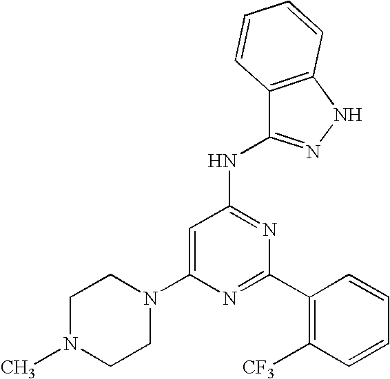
C1=C(N2CCN(C)CC2)N=C(C2=C([CF3])C=CC=C2)N=C1NC1=NNC2=C1C=CC=C2
